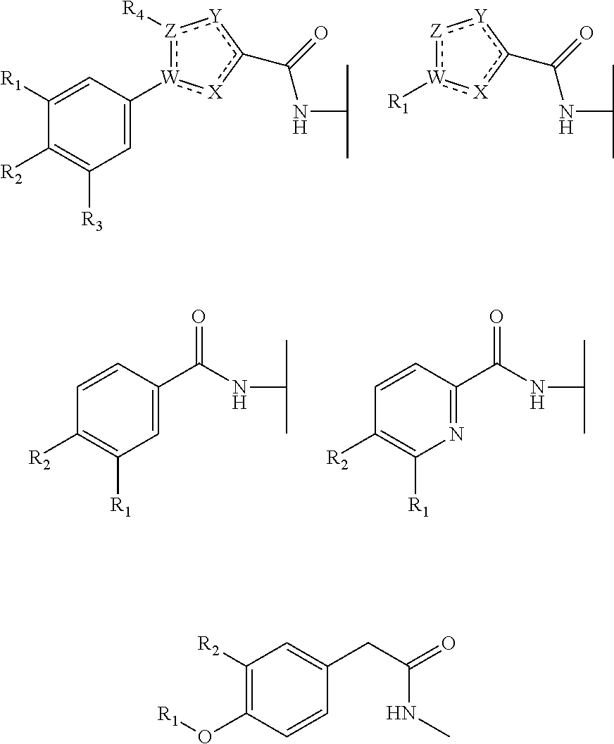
C1=C([R1])C([R2])=C([R3])C=C1[W]1:[Z]([R4]):[Y]c(C(=O)NC(C)C)[X]:1.[R1][W]1:[Z]:[Y]c(C(=O)NC(C)C)[X]:1.C1=CC([R2])=C([R1])C=C1C(NC(C)C)=O.C1=CC([R2])=C([R1])N=C1C(NC(C)C)=O.C1([R2])=C(O[R1])C=CC(CC(=O)NC)=C1
